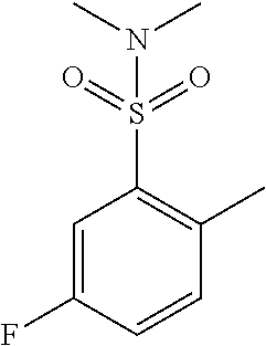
C1=C(F)C=CC(C)=C1S(=O)(=O)N(C)C
